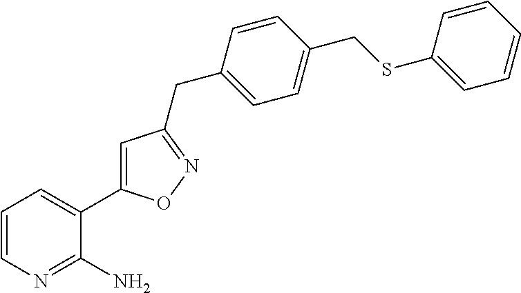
C1(CSC2=CC=CC=C2)=CC=C(CC2=NOC(C3=CC=CN=C3N)=C2)C=C1
